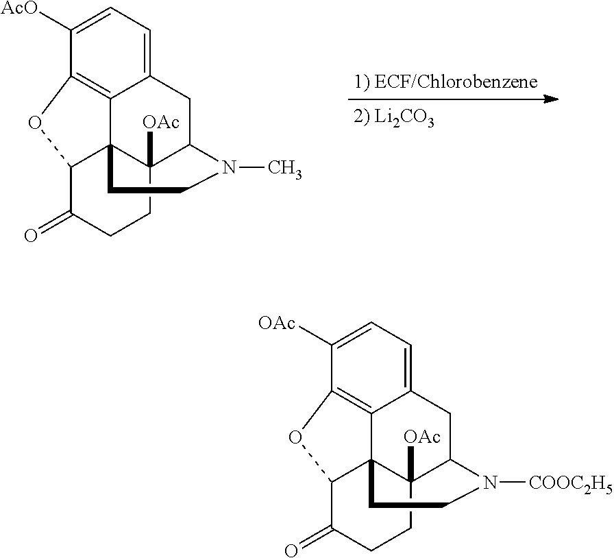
C1([AcO])=CC=C2C3=C1OC1C34C([OAc])(C(C2)N(C)CC4)CCC1=O.C1([OAc])=CC=C2C3=C1OC1C34C([OAc])(C(C2)N([COOC2H5])CC4)CCC1=O
